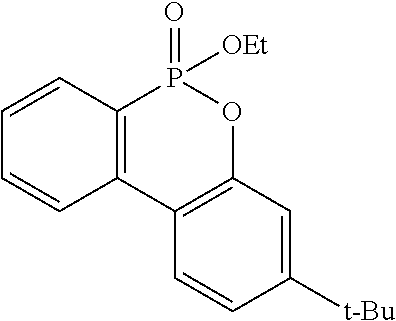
C1=CC2=C(C=C1)P(=O)([OEt])OC1=C2C=CC([t-Bu])=C1
